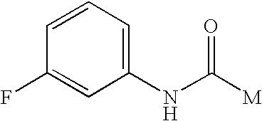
N(C1=CC=CC(F)=C1)C([M])=O
